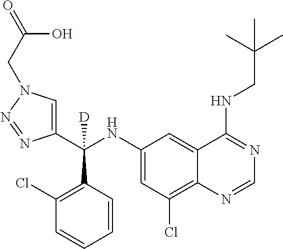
C1(NC(C2=CN(CC(=O)O)N=N2)(C2=C(Cl)C=CC=C2)[D])=CC(Cl)=C2C(=C1)C(NCC(C)(C)C)=NC=N2
